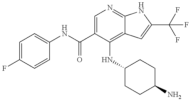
C1=C(F)C=CC(NC(C2=CN=C3C(=C2NC2CCC(N)CC2)C=C(C(F)(F)F)N3)=O)=C1
